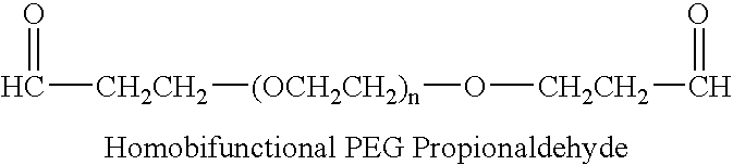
C([CH2CH2][(OCH2CH2)n]O[CH2CH2]C=O)=O
